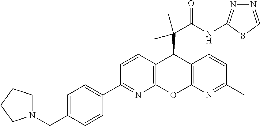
N1(CC2=CC=C(C3=NC4=C(C=C3)C(C(C(NC3=NN=CS3)=O)(C)C)C3=C(O4)N=C(C)C=C3)C=C2)CCCC1
